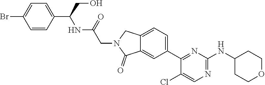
C12=CC=C(C3=NC(NC4CCOCC4)=NC=C3Cl)C=C1C(=O)N(CC(NC(C1=CC=C(Br)C=C1)CO)=O)C2
